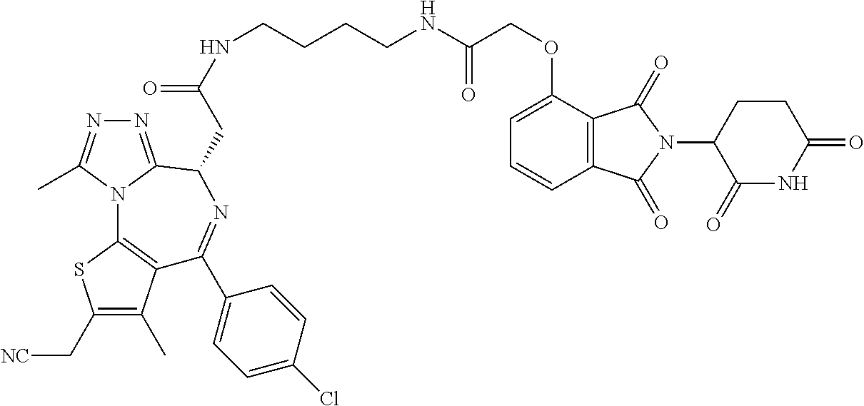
C1(C[NC])=C(C)C2=C(S1)N1C(=NN=C1C)C(CC(=O)NCCCCNC(=O)COC1=CC=CC3=C1C(=O)N(C1C(=O)NC(=O)CC1)C3=O)N=C2C1=CC=C(Cl)C=C1
